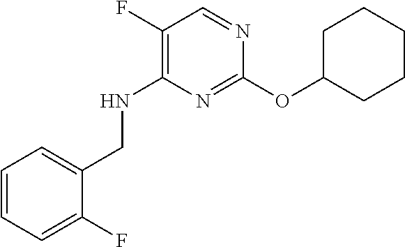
C1=CC=C(F)C(CNC2=C(F)C=NC(OC3CCCCC3)=N2)=C1
